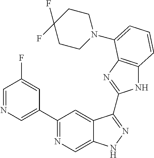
C1(C2=NC=C3C(=C2)C(C2=NC4=C(N2)C=CC=C4N2CCC(F)(F)CC2)=NN3)=CN=CC(F)=C1
